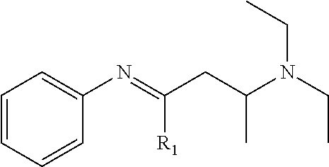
C1=CC=CC(N=C(CC(N(CC)CC)C)[R1])=C1
